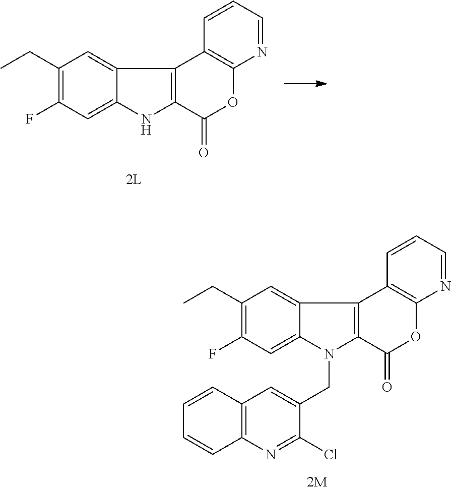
C1(CC)=C(F)C=C2C(=C1)C1=C(N2)C(=O)OC2=C1C=CC=N2.C1(CC)=C(F)C=C2C(=C1)C1=C(N2CC2=CC3=C(N=C2Cl)C=CC=C3)C(=O)OC2=C1C=CC=N2
